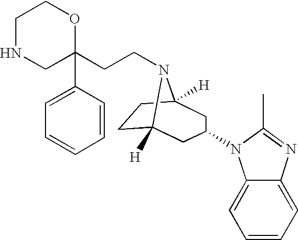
C1NCC(CCN2C3([H])CCC2([H])CC(N2C4=CC=CC=C4N=C2C)C3)(C2=CC=CC=C2)OC1
